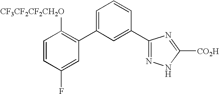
C1(C2=CC=CC(C3=NNC([CO2H])=N3)=C2)=C([CF3CF2CF2CH2O])C=CC(F)=C1
